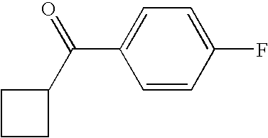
C1=CC(F)=CC=C1C(C1CCC1)=O
